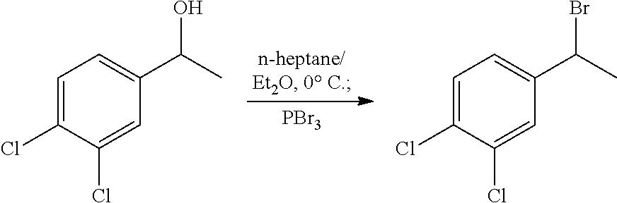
C1=C(Cl)C(Cl)=CC(C(C)O)=C1.C1=C(Cl)C(Cl)=CC(C(C)Br)=C1.[PBr3]
